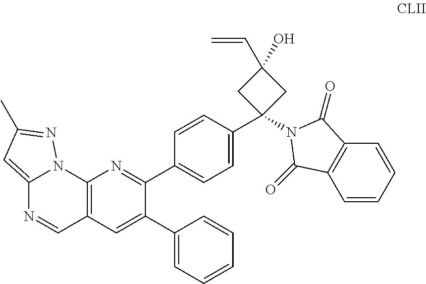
C1(N2C(=O)C3=C(C=CC=C3)C2=O)(C2=CC=C(C3=NC4=C(C=C3C3=CC=CC=C3)C=NC3=CC(C)=NN43)C=C2)CC(C=C)(O)C1
